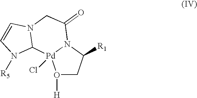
O1([H])CC([R1])N2[Pd]1(Cl)C1N(CC2=O)C=CN1[R5]
